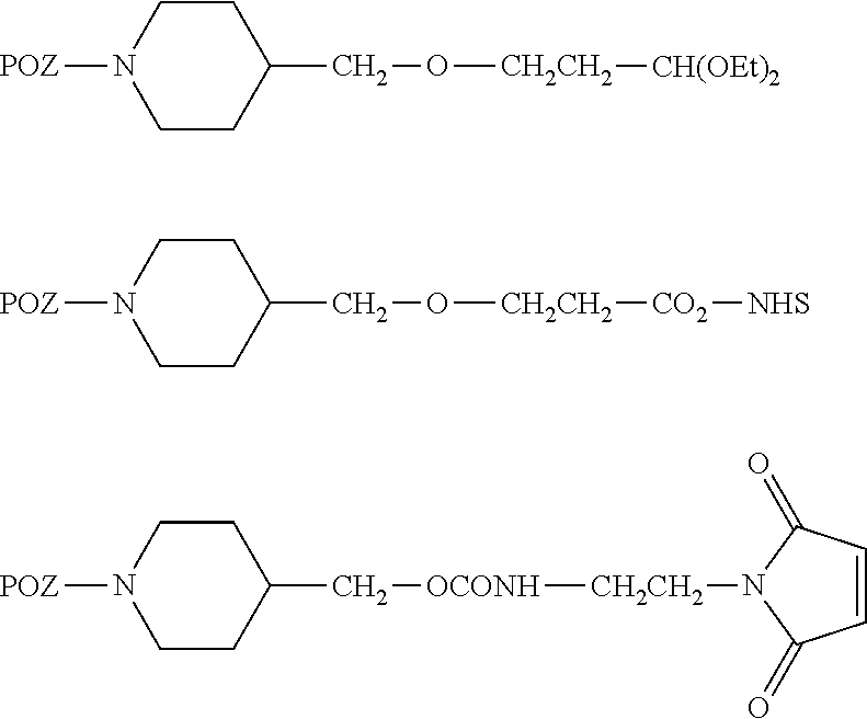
N1([POZ])CCC(CO[CH2CH2][CH(OEt)2])CC1.N1([POZ])CCC(CO[CH2CH2][CO2][NHS])CC1.N1([POZ])CCC(C[OCONH][CH2CH2]N2C(=O)C=CC2=O)CC1
